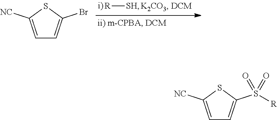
[R][SH].C1=C([NC])SC(Br)=C1.C1=C([NC])SC(S([R])(=O)=O)=C1
